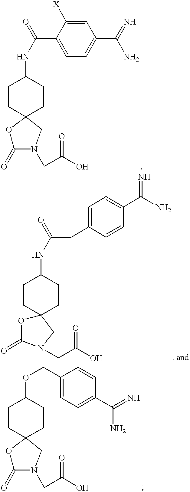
O1C(=O)N(CC(O)=O)CC12CCC(NC(C1=CC=C(C(=N)N)C=C1[X])=O)CC2.C12(CCC(NC(=O)CC3=CC=C(C(N)=N)C=C3)CC1)OC(=O)N(CC(O)=O)C2.O1C(=O)N(CC(O)=O)CC12CCC(OCC1=CC=C(C(N)=N)C=C1)CC2
